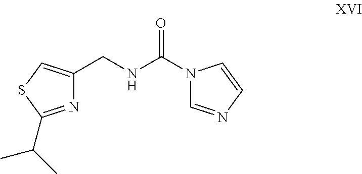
C1(CNC(N2C=NC=C2)=O)=CSC(C(C)C)=N1
